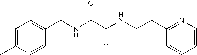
C1=CC(C)=CC=C1CNC(C(NCCC1=NC=CC=C1)=O)=O
